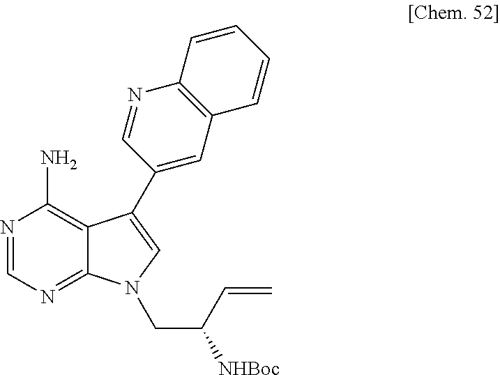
N1=CN=C2C(=C1N)C(C1=CC3=C(N=C1)C=CC=C3)=CN2CC(C=C)[NHBoc]
